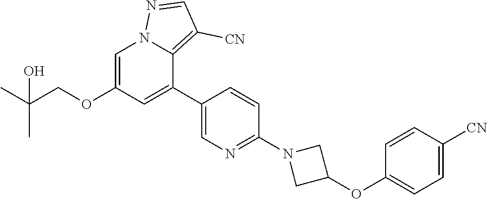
C1=C(OCC(C)(C)O)C=C(C2=CN=C(N3CC(OC4=CC=C([CN])C=C4)C3)C=C2)C2=C([CN])C=NN12
